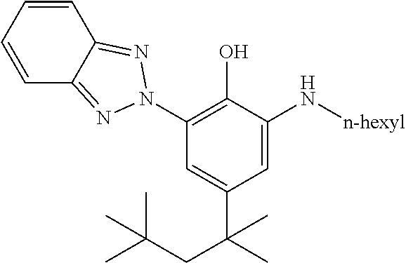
C1=CC=CC2=NN(C3=C(O)C(N[n-hexyl])=CC(C(C)(CC(C)(C)C)C)=C3)N=C12
